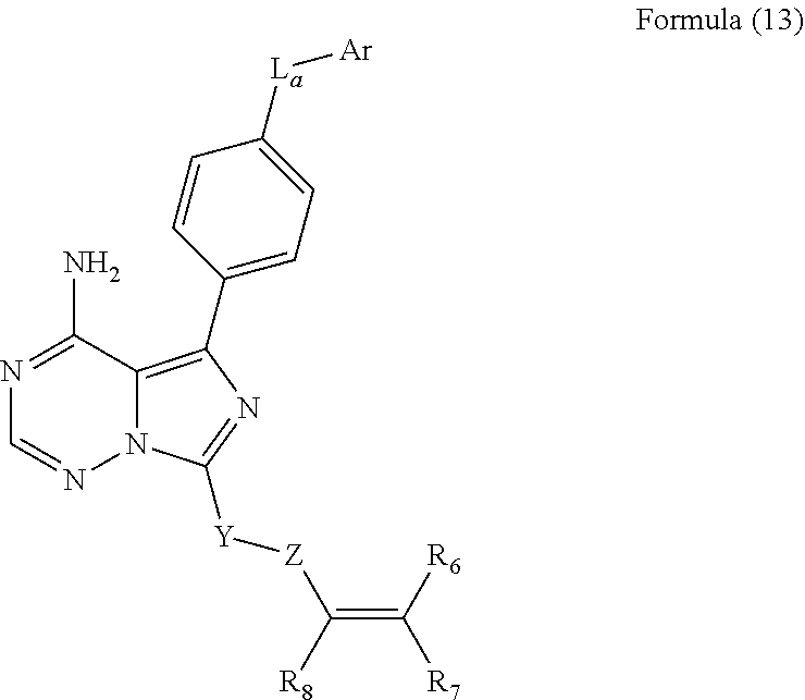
N1=C(N)C2=C(C3=CC=C([La][Ar])C=C3)N=C([Y][Z]C(=C([R6])[R7])[R8])N2N=C1
